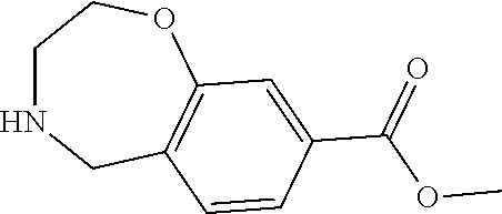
C1NCC2=C(OC1)C=C(C(OC)=O)C=C2
